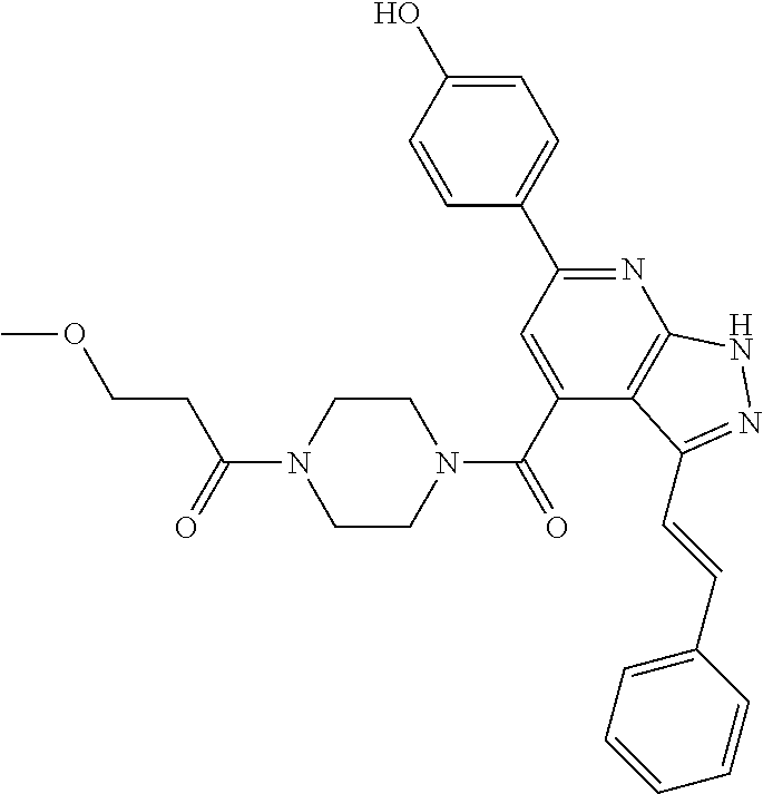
C1=C(O)C=CC(C2=NC3=C(C(C(=O)N4CCN(C(CCOC)=O)CC4)=C2)C(C=CC2=CC=CC=C2)=NN3)=C1
